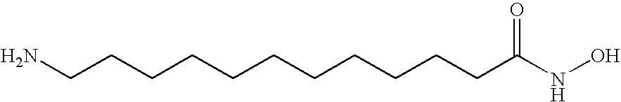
NCCCCCCCCCCCC(NO)=O
